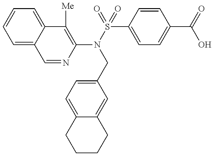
C1=NC(N(S(=O)(=O)C2=CC=C(C(=O)O)C=C2)CC2=CC=C3C(=C2)CCCC3)=C([Me])C2=CC=CC=C12
